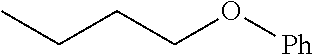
CCCCO[Ph]
